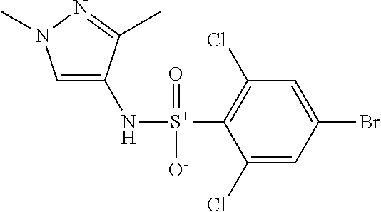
C1=C(N[S+](C2=C(Cl)C=C(Br)C=C2Cl)(=O)[O-])C(C)=NN1C
